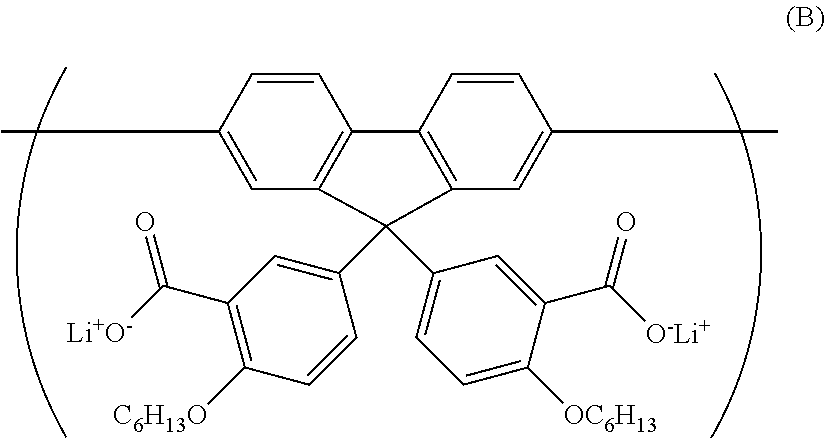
C1=CC(C)=CC2=C1C1=C(C=C(C)C=C1)C2(C1=CC(C([Li+O-])=O)=C([C6H13O])C=C1)C1=CC=C([OC6H13])C(C([O-Li+])=O)=C1
